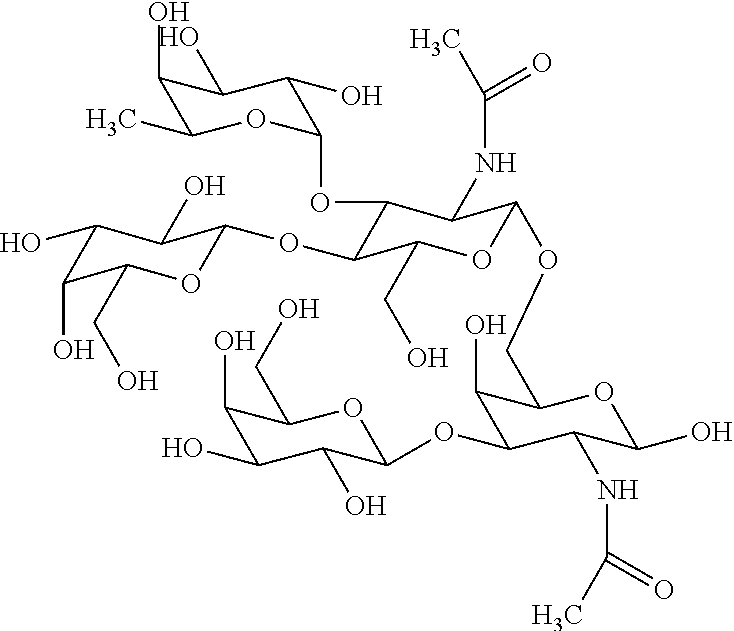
O(C1C(OC2OC(C)C(O)C(O)C2O)C(NC(C)=O)C(OCC2C(O)C(OC3C(O)C(O)C(O)C(CO)O3)C(NC(C)=O)C(O)O2)OC1CO)C1OC(CO)C(O)C(O)C1O
